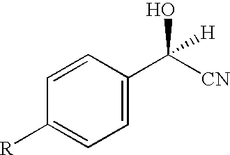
C1=CC(C([CN])(O)[H])=CC=C1[R]
